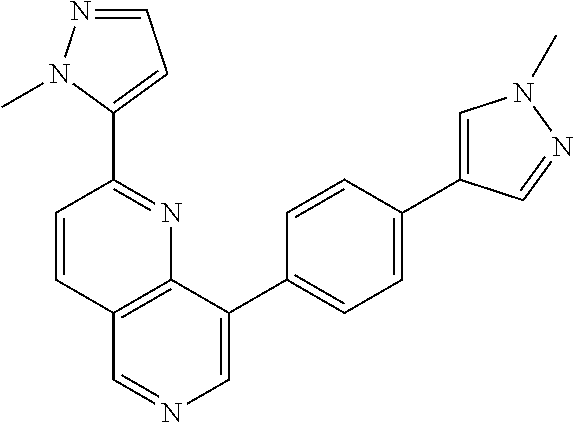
C1=CC2=C(N=C1C1=CC=NN1C)C(C1=CC=C(C3=CN(C)N=C3)C=C1)=CN=C2
